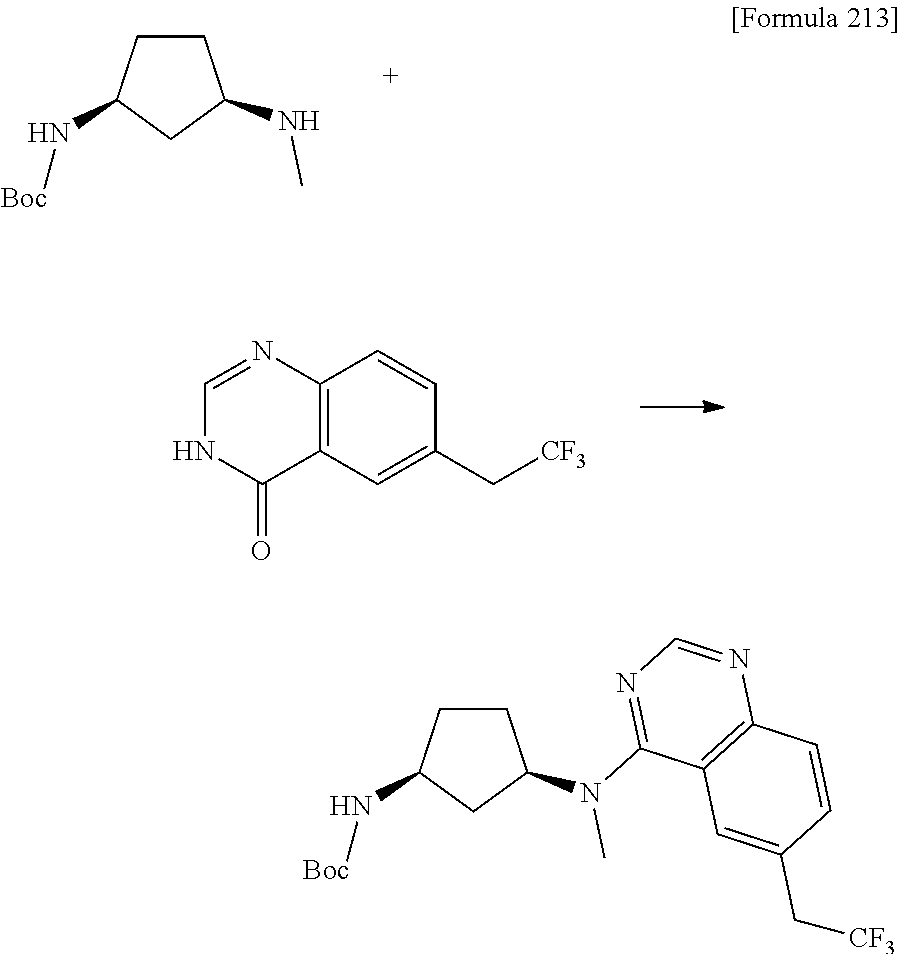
C1CC(N[Boc])CC1N(C1=NC=NC2=C1C=C(C[CF3])C=C2)C.C1CC(N[Boc])CC1NC.C1=NC2=C(C(=O)N1)C=C(C[CF3])C=C2
